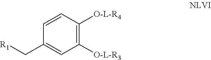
C1([O-L-R4])=C([O-L-R3])C=C(C[R1])C=C1
